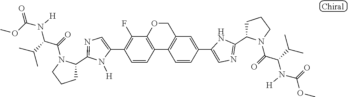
C1(C2=C(F)C3=C(C=C2)C2=C(C=C(C4=CN=C(C5CCCN5C(=O)C(C(C)C)N([H])C(=O)OC)N4)C=C2)CO3)=CN=C(C2CCCN2C(C(C(C)C)N([H])C(OC)=O)=O)N1[H]
